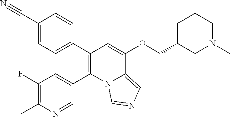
C1(C#N)=CC=C(C2=C(C3=CC(F)=C(C)N=C3)N3C(=CN=C3)C(OCC3CN(C)CCC3)=C2)C=C1
